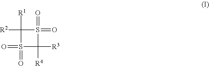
S1(=O)(=O)C([R4])([R3])S(=O)(=O)C1([R1])[R2]
